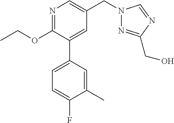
C1(OCC)=NC=C(CN2N=C(CO)N=C2)C=C1C1=CC=C(F)C(C)=C1
